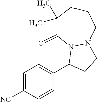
C1=C([NC])C=CC(C2CCN3N2C(=O)C(C)(C)CCC3)=C1
